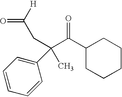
C1(C(C(CC(=O)[H])(C)C2=CC=CC=C2)=O)CCCCC1
